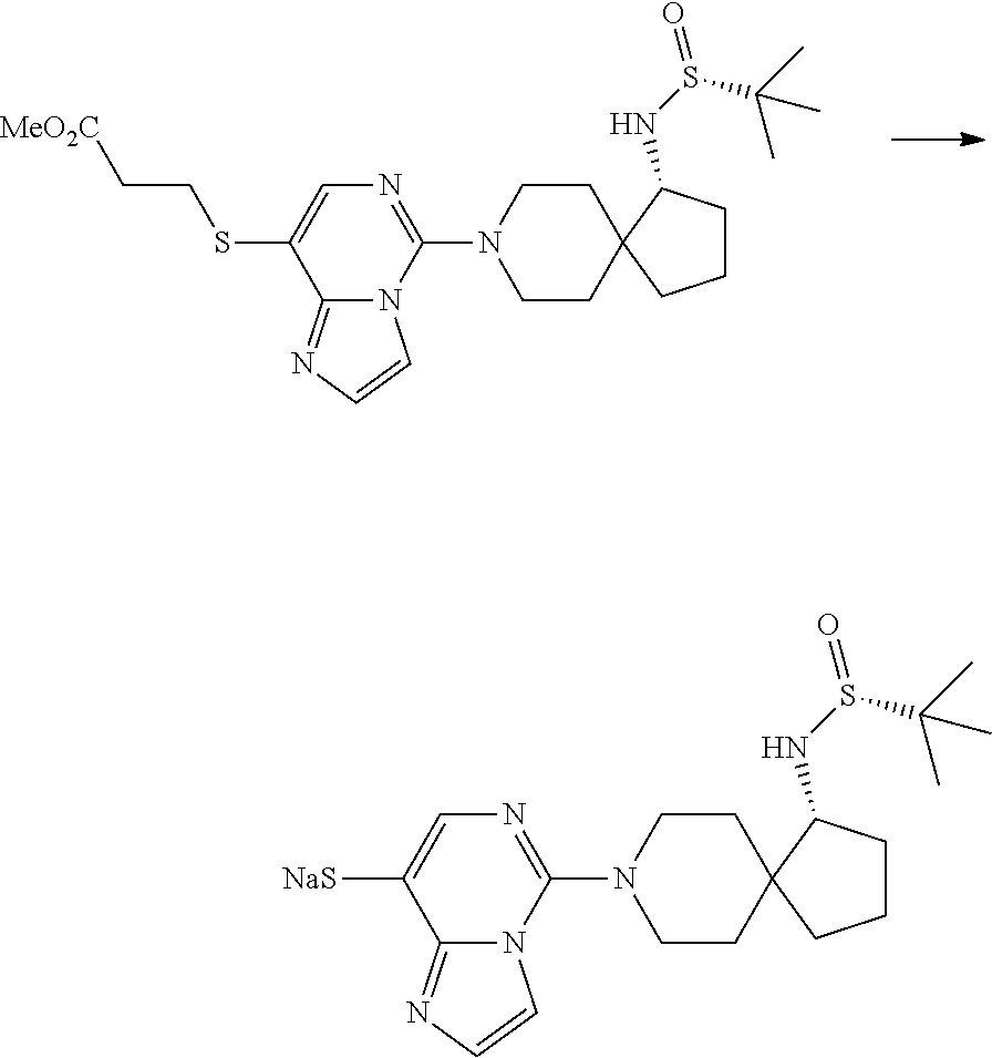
C12=NC=CN1C(N1CCC3(CC1)CCCC3NS(=O)C(C)(C)C)=NC=C2SCC[MeO2C].C12=NC=CN1C(N1CCC3(CC1)CCCC3NS(=O)C(C)(C)C)=NC=C2[NaS]
